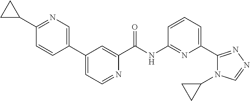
N1=C(C2CC2)C=CC(C2=CC=NC(C(NC3=NC(C4=NN=CN4C4CC4)=CC=C3)=O)=C2)=C1
